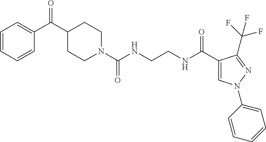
C1(C(=O)C2=CC=CC=C2)CCN(C(NCCNC(C2=CN(C3=CC=CC=C3)N=C2C(F)(F)F)=O)=O)CC1
